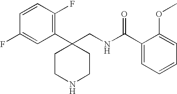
C1CC(C2=C(F)C=CC(F)=C2)(CNC(C2=CC=CC=C2OC)=O)CCN1
